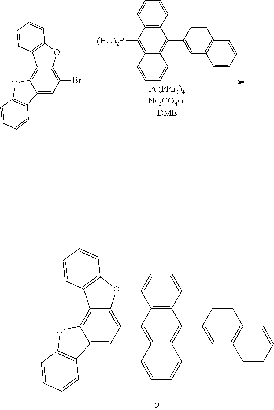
C12=C(C3=C4C(=C5C(=C3)C3=C(O5)C=CC=C3)C3=C(O4)C=CC=C3)C3=C(C(C4=CC5=C(C=C4)C=CC=C5)=C1C=CC=C2)C=CC=C3.C12=C(C=CC=C1)C(C1=CC3=C(C=C1)C=CC=C3)=C1C(=C2[(HO)2B])C=CC=C1.C12=CC(Br)=C3C(=C1OC1=C2C=CC=C1)C1=C(O3)C=CC=C1
